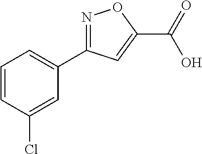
C1=CC(Cl)=CC(C2=NOC(C(=O)O)=C2)=C1
